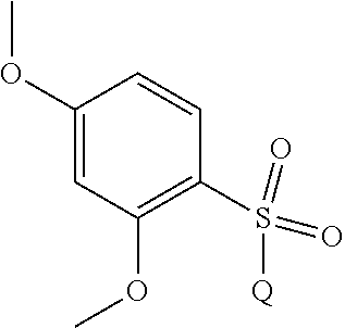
C1(OC)=CC(OC)=C(S(=O)(=O)[Q])C=C1
